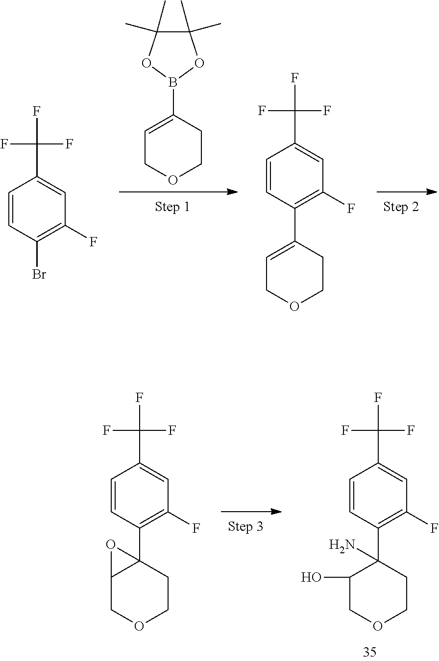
C1=C(B2OC(C)(C)C(C)(C)O2)CCOC1.C1=CC(Br)=C(F)C=C1C(F)(F)F.C1=CC(C2=CCOCC2)=C(F)C=C1C(F)(F)F.C1=CC(C2(N)C(O)COCC2)=C(F)C=C1C(F)(F)F.C1=CC(C23C(COCC2)O3)=C(F)C=C1C(F)(F)F
